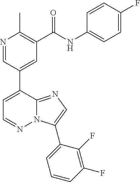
N1=CC(C2=CC=NN3C2=NC=C3C2=CC=CC(F)=C2F)=CC(C(=O)NC2=CC=C(F)C=C2)=C1C
